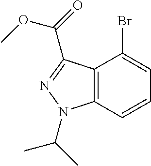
BrC1=CC=CC2=C1C(C(=O)OC)=NN2C(C)C
